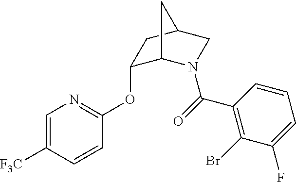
C1=C([F3C])C=CC(OC2C3N(C(=O)C4=C(Br)C(F)=CC=C4)CC(C2)C3)=N1
